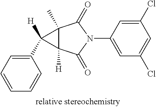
C1(Cl)=CC(N2C(=O)C3(C)C([H])(C2=O)C3([H])C2=CC=CC=C2)=CC(Cl)=C1
